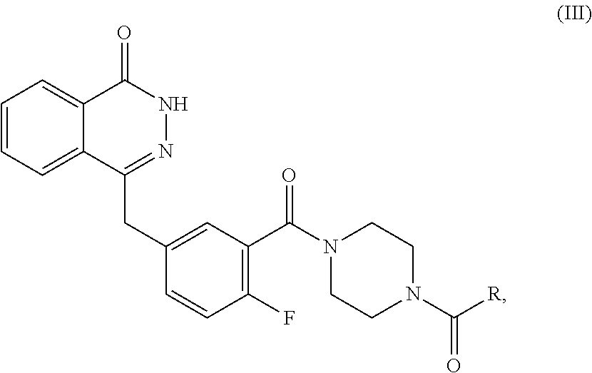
C1=CC=C2C(=C1)C(=O)NN=C2CC1=CC(C(N2CCN(C(=O)[R])CC2)=O)=C(F)C=C1
